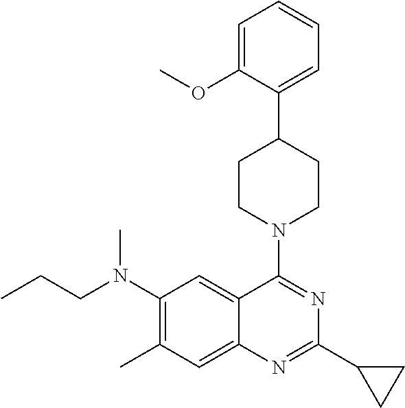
C1=C(OC)C(C2CCN(C3=NC(C4CC4)=NC4=CC(C)=C(N(CCC)C)C=C34)CC2)=CC=C1
